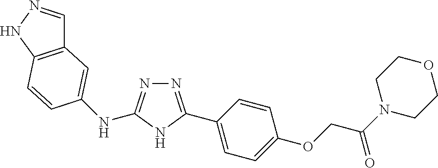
N1=C(C2=CC=C(OCC(=O)N3CCOCC3)C=C2)NC(NC2=CC3=C(NN=C3)C=C2)=N1
